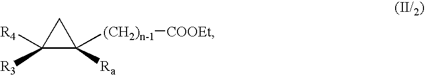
C1([R4])([R3])C([(CH2)n-1][COOEt])([Ra])C1
